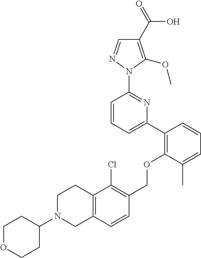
C1(C2=C(OCC3=C(Cl)C4=C(C=C3)CN(C3CCOCC3)CC4)C(C)=CC=C2)=CC=CC(N2N=CC(C(=O)O)=C2OC)=N1
